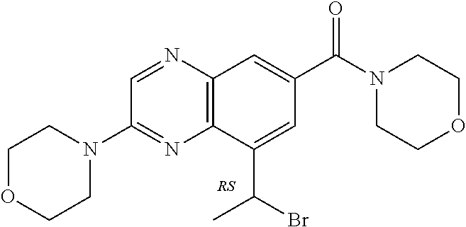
C1=NC2=C(N=C1N1CCOCC1)C(C(Br)C)=CC(C(N1CCOCC1)=O)=C2
